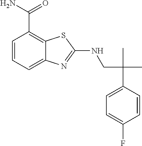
C(CNC1=NC2=CC=CC(C(N)=O)=C2S1)(C1=CC=C(F)C=C1)(C)C
